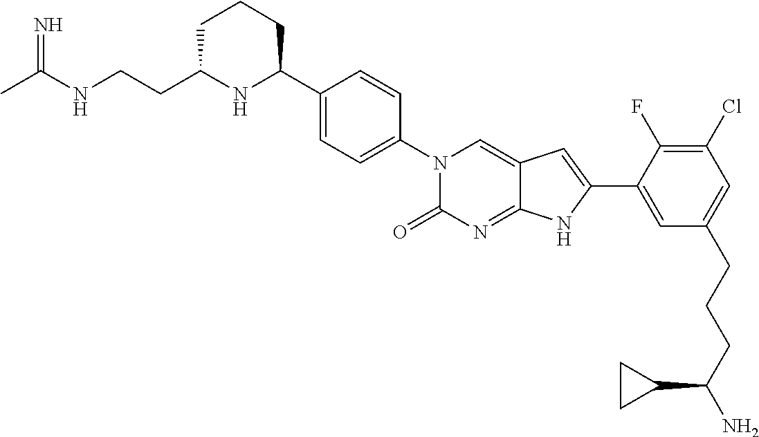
CC(NCCC1NC(C2=CC=C(N3C(=O)N=C4C(=C3)C=C(C3=CC(CCCC(N)C5CC5)=CC(Cl)=C3F)N4)C=C2)CCC1)=N
